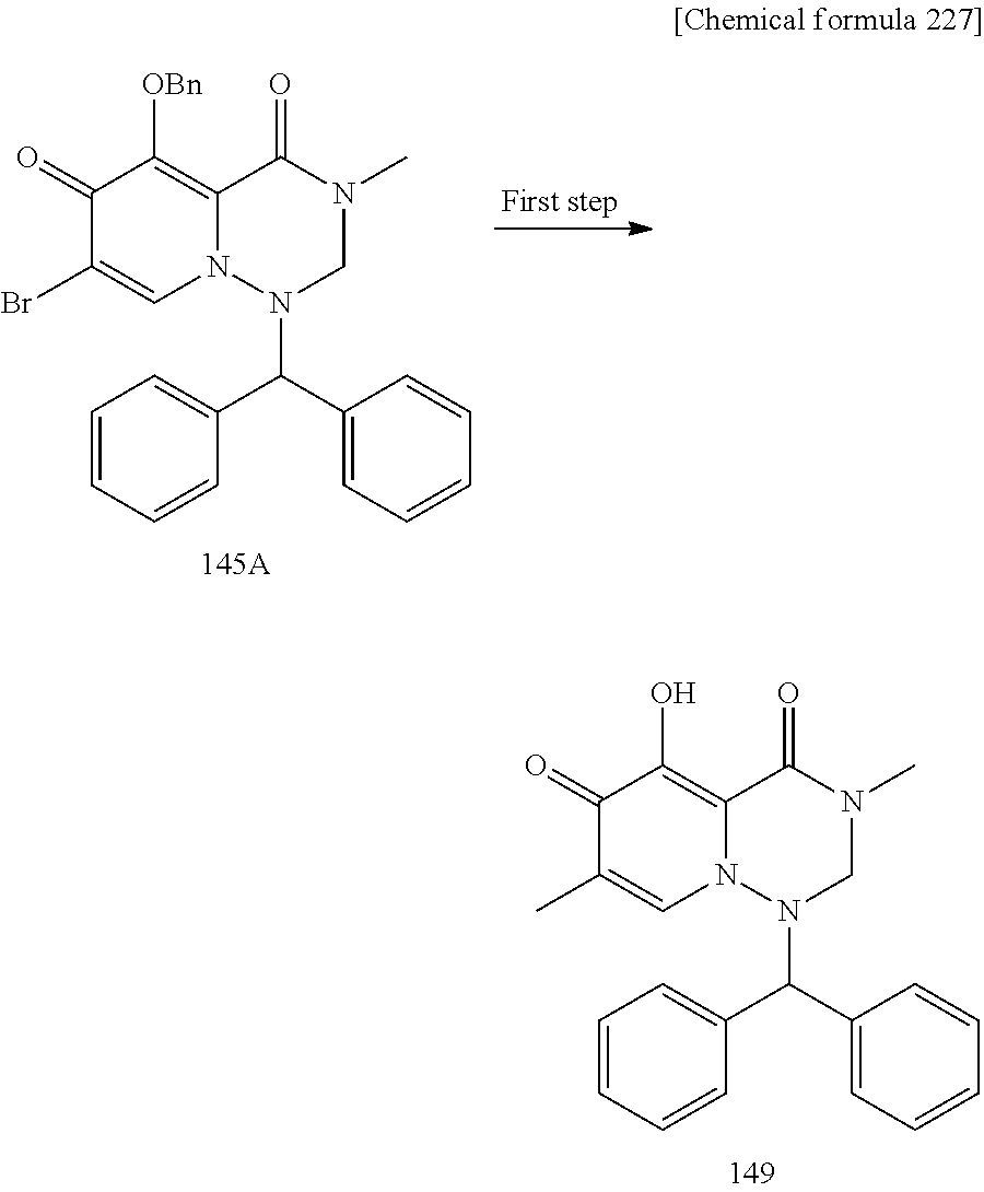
C1(=O)C(Br)=CN2C(=C1[OBn])C(=O)N(C)CN2C(C1=CC=CC=C1)C1=CC=CC=C1.C1(=O)C(C)=CN2C(=C1O)C(=O)N(C)CN2C(C1=CC=CC=C1)C1=CC=CC=C1
